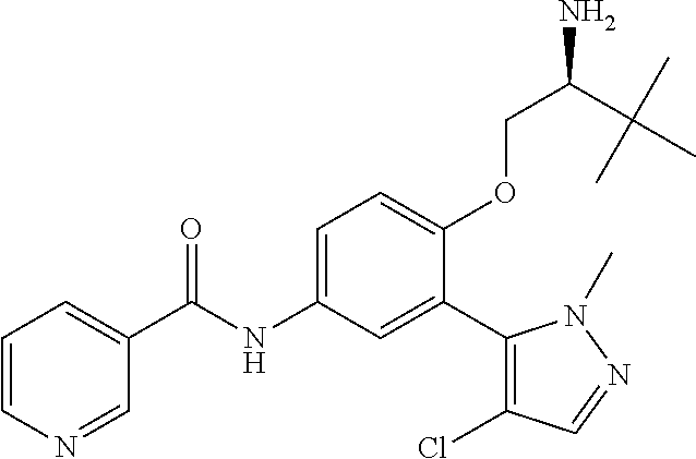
C1=CN=CC(C(=O)NC2=CC=C(OCC(N)C(C)(C)C)C(C3=C(Cl)C=NN3C)=C2)=C1
